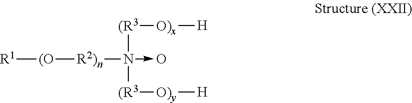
[R1][(O][R2)n]N([(R3][O)x][H])([(R3][O)y][H])->O
